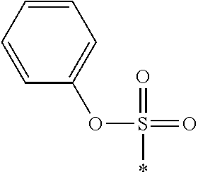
C1=CC=C(OS(*)(=O)=O)C=C1
